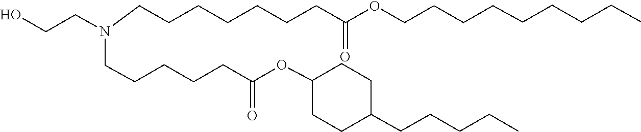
C(CCC)CC1CCC(OC(CCCCCN(CCCCCCCC(OCCCCCCCCC)=O)CCO)=O)CC1
